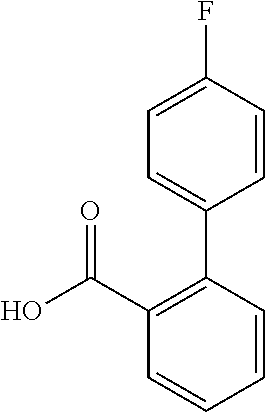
OC(C1=C(C2=CC=C(F)C=C2)C=CC=C1)=O
